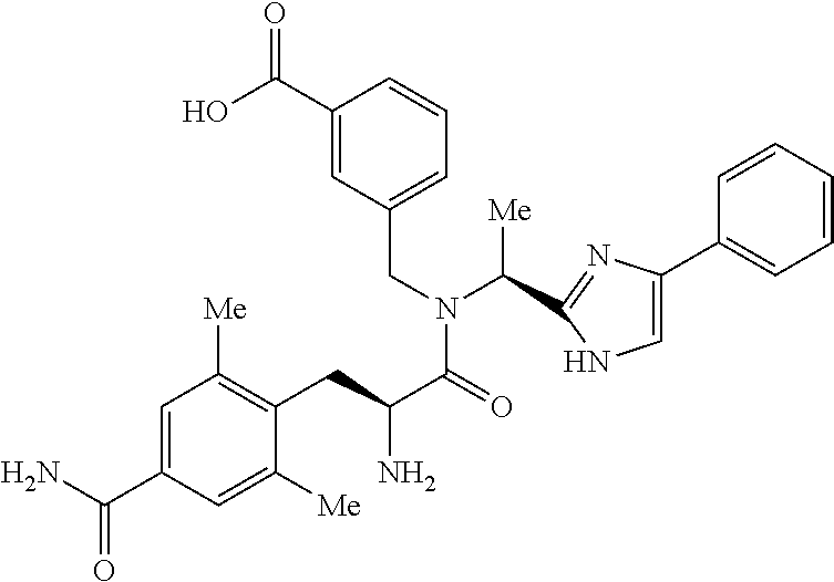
C1(C(O)=O)=CC(CN(C(=O)C(CC2=C([Me])C=C(C(N)=O)C=C2[Me])N)C([Me])C2=NC(C3=CC=CC=C3)=CN2)=CC=C1
